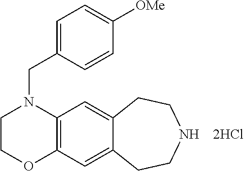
C12=C(C=C3C(=C1)CCNCC3)OCCN2CC1=CC=C([OMe])C=C1.[2HCl]
